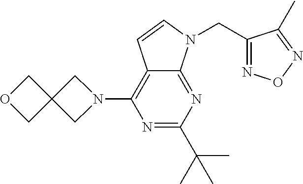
N1=C(C(C)(C)C)N=C2C(=C1N1CC3(C1)COC3)C=CN2CC1=NON=C1C
